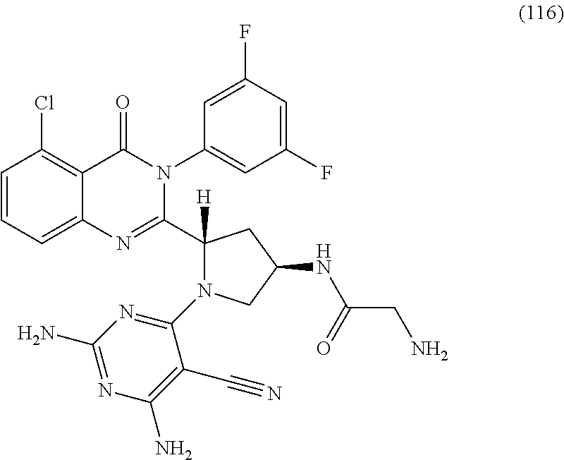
C1=CC=C2C(=C1Cl)C(=O)N(C1=CC(F)=CC(F)=C1)C(C1([H])N(C3=NC(N)=NC(N)=C3C#N)CC(NC(CN)=O)C1)=N2
